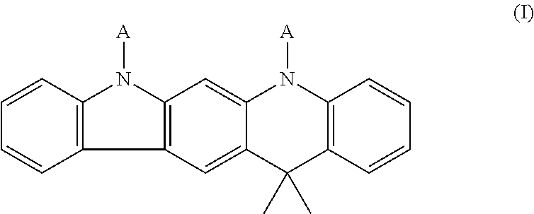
C12=C(C=CC=C1)N([A])C1=C2C=C2C(=C1)N([A])C1=C(C2(C)C)C=CC=C1
